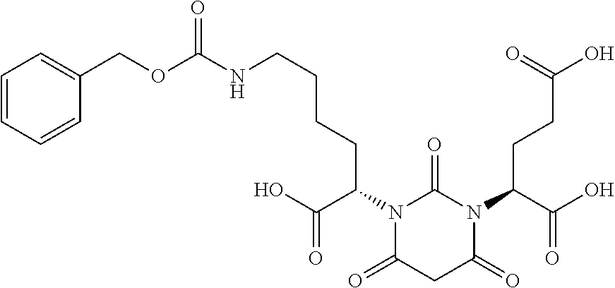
C1=CC=CC(COC(NCCCCC(C(O)=O)N2C(=O)CC(=O)N(C(C(O)=O)CCC(O)=O)C2=O)=O)=C1
